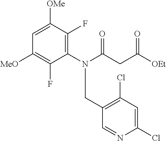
C1=C([OMe])C(F)=C(N(CC2=C(Cl)C=C(Cl)N=C2)C(CC([OEt])=O)=O)C(F)=C1[MeO]
